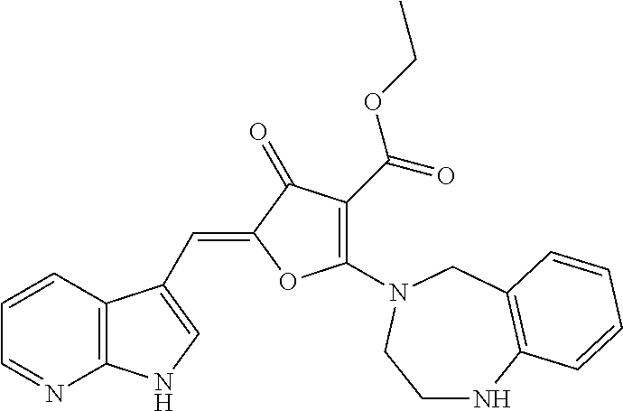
C12=C(C=CC=N1)C(C=C1OC(N3CC4=C(NCC3)C=CC=C4)=C(C(OCC)=O)C1=O)=CN2
